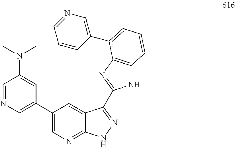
C1(C2=CN=CC(N(C)C)=C2)=CN=C2C(=C1)C(C1=NC3=C(N1)C=CC=C3C1=CN=CC=C1)=NN2
